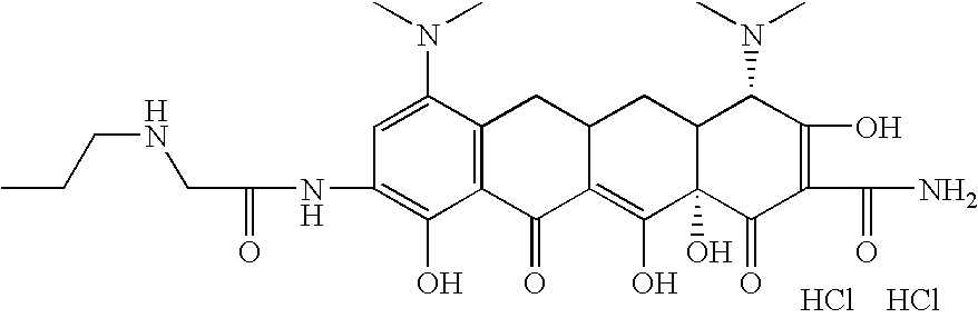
C1=C(N(C)C)C2=C(C(O)=C1NC(=O)CNCCC)C(=O)C1=C(O)C3(O)C(CC1C2)C(N(C)C)C(O)=C(C(N)=O)C3=O.Cl.Cl
